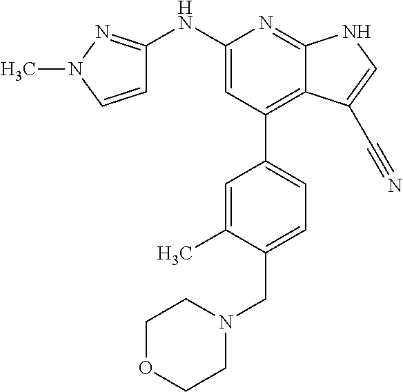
C1(NC2=NN(C)C=C2)=CC(C2=CC=C(CN3CCOCC3)C(C)=C2)=C2C(=N1)NC=C2C#N
